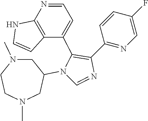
C1(C2=NC=C(F)C=C2)=C(C2=CC=NC3=C2C=CN3)N(C2CN(C)CCN(C)C2)C=N1
